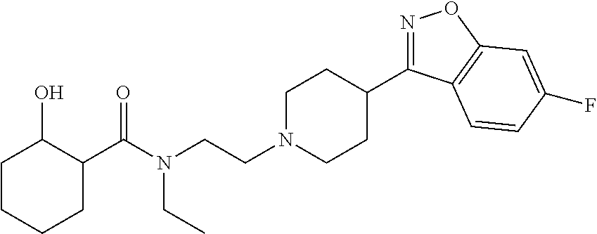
N1=C(C2CCN(CCN(C(C3C(O)CCCC3)=O)CC)CC2)C2=C(O1)C=C(F)C=C2
